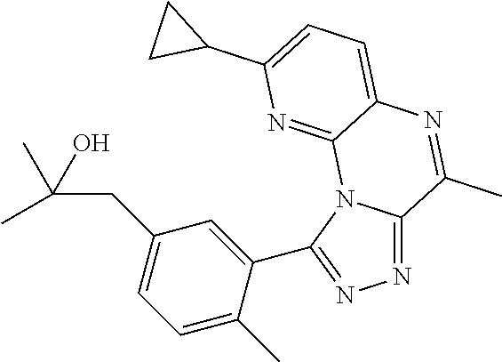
N1=C2N(C(C3=CC(CC(C)(O)C)=CC=C3C)=N1)C1=NC(C3CC3)=CC=C1N=C2C
